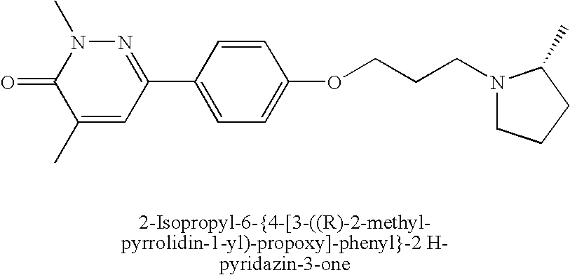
N1=C(C2=CC=C(OCCCN3CCCC3C)C=C2)C=C(C)C(=O)N1C
